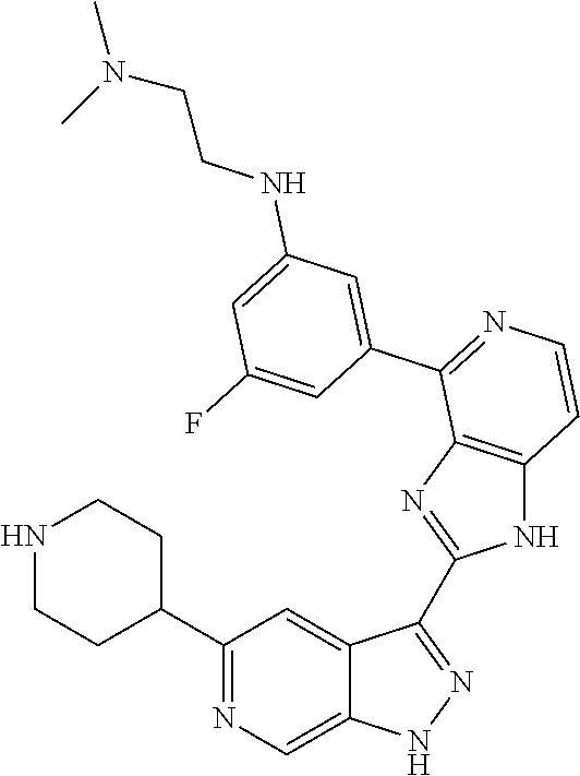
C1(C2CCNCC2)=NC=C2C(=C1)C(C1=NC3=C(N1)C=CN=C3C1=CC(NCCN(C)C)=CC(F)=C1)=NN2
